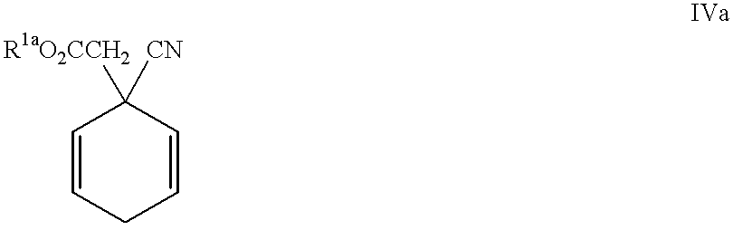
C1=CCC=CC1([R1aO2CCH2])[CN]
